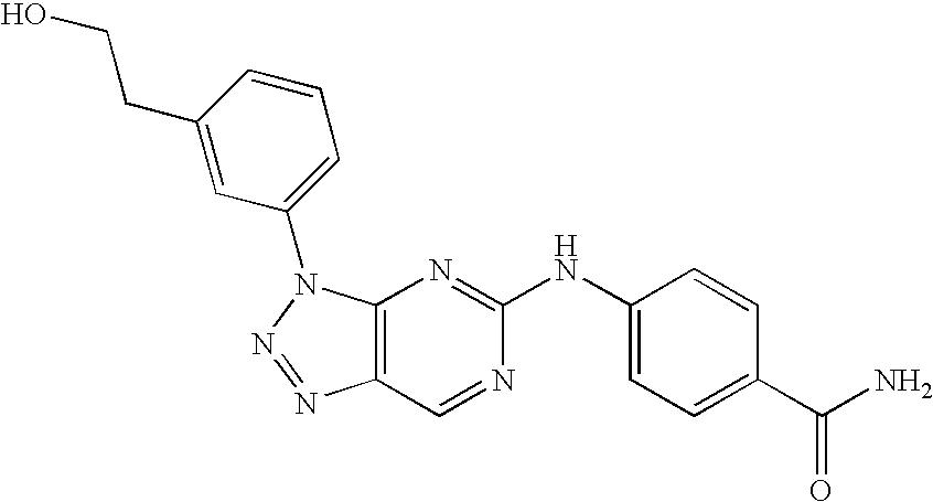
C12=C(N(C3=CC=CC(CCO)=C3)N=N1)N=C(NC1=CC=C(C(=O)N)C=C1)N=C2
